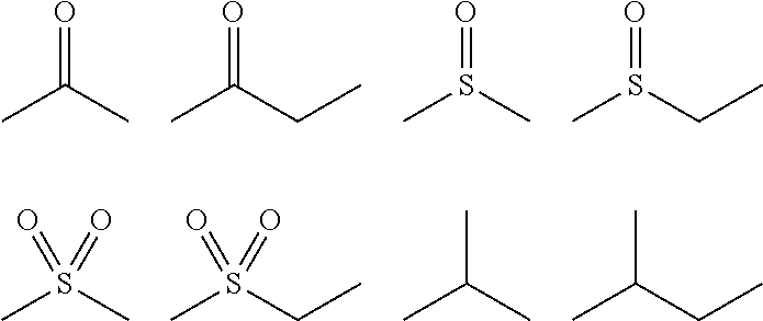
CC(C)=O.CC(CC)=O.CS(C)=O.CS(CC)=O.CS(C)(=O)=O.CS(CC)(=O)=O.CC(C)C.CC(CC)C
